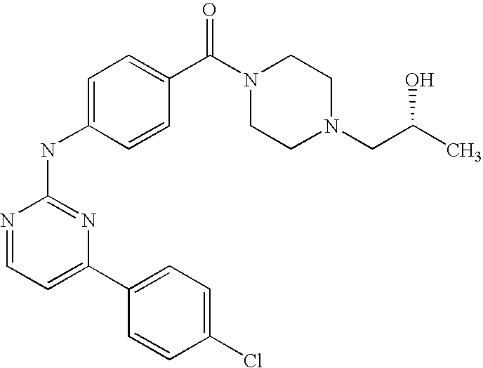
N1=CC=C(C2=CC=C(Cl)C=C2)N=C1NC1=CC=C(C(N2CCN(CC(C)O)CC2)=O)C=C1
